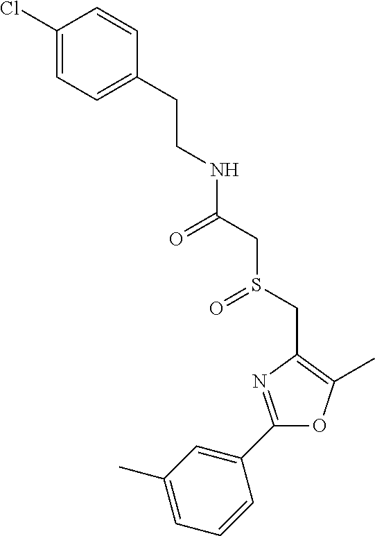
C1(C2=CC(C)=CC=C2)=NC(CS(CC(=O)NCCC2=CC=C(Cl)C=C2)=O)=C(C)O1
